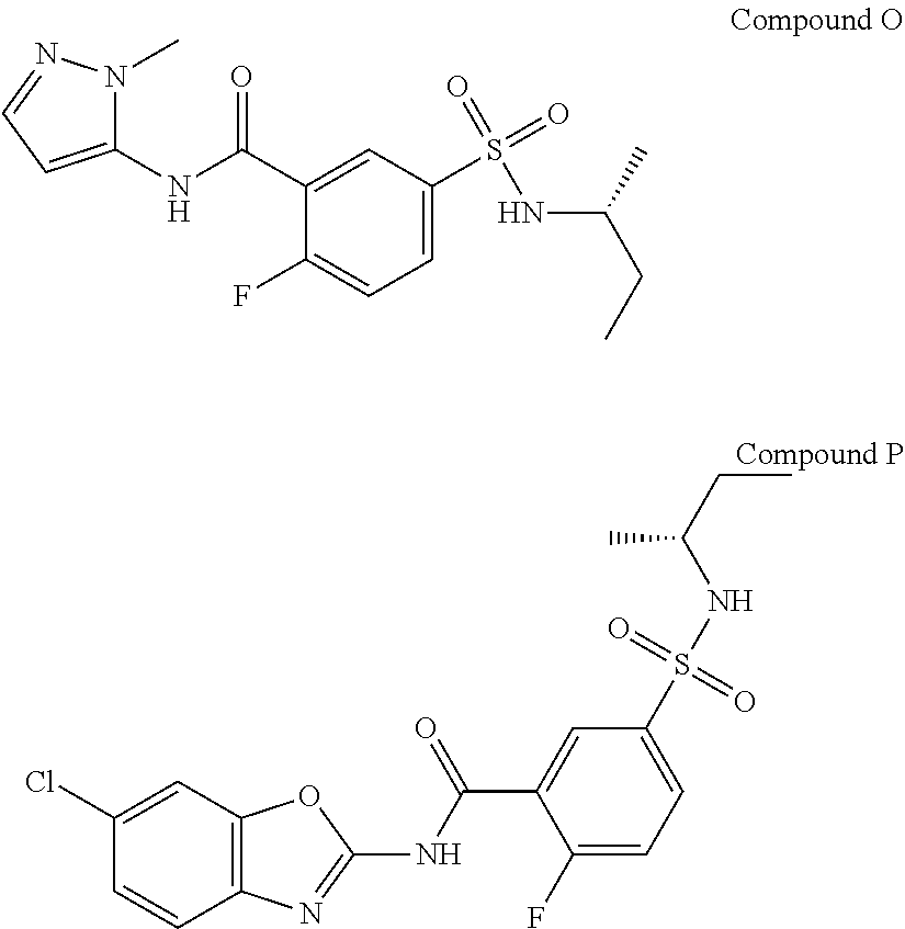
C1(NC(C2=CC(S(=O)(=O)NC(CC)C)=CC=C2F)=O)=CC=NN1C.C1=CC2=C(C=C1Cl)OC(NC(=O)C1=CC(S(NC(C)CC)(=O)=O)=CC=C1F)=N2
